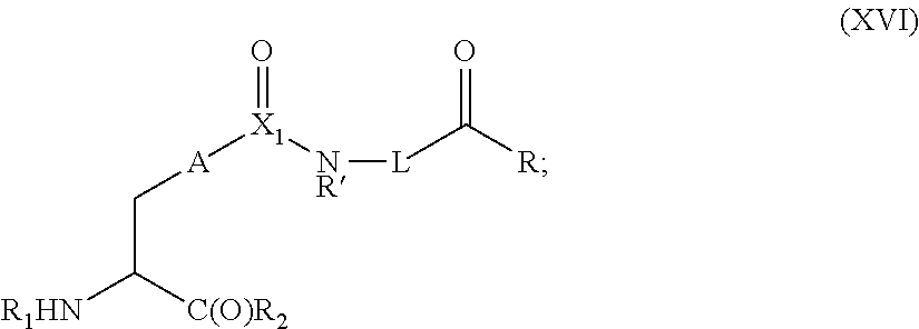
O=[X1]([NR][L]C([R])=O)[A]CC([R1HN])[C(O)R2]
